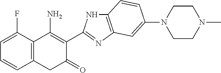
C1=C(F)C2=C(C=C1)CC(=O)C(C1=NC3=C(N1)C=CC(N1CCN(C)CC1)=C3)=C2N
